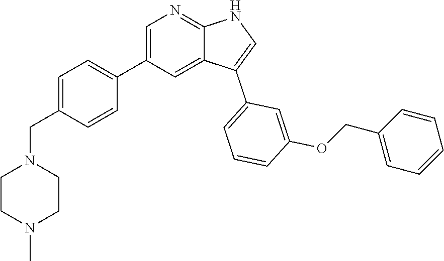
C1=C(C2=CC=C(CN3CCN(C)CC3)C=C2)C=C2C(=N1)NC=C2C1=CC=CC(OCC2=CC=CC=C2)=C1
